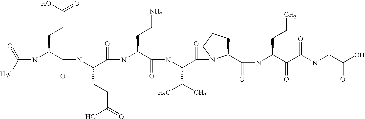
CC(=O)NC(C(NC(C(NC(C(NC(C(=O)N1C(C(NC(C(C(NCC(O)=O)=O)=O)CCC)=O)CCC1)C(C)C)=O)CCN)=O)CCC(O)=O)=O)CCC(=O)O
